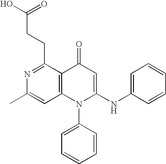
C1(C)=CC2=C(C(CCC(O)=O)=N1)C(=O)C=C(NC1=CC=CC=C1)N2C1=CC=CC=C1
